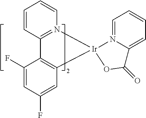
C12=C(C=C(F)C=C1F)[Ir]1(N3=C2C=CC=C3)N2=CC=CC=C2C(=O)O1
